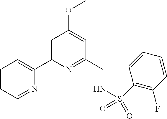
C1=CC=NC(C2=CC(OC)=CC(CNS(C3=C(F)C=CC=C3)(=O)=O)=N2)=C1
